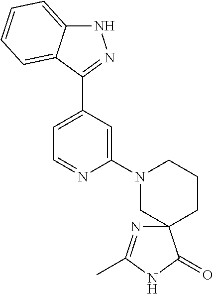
N1C2=CC=CC=C2C(C2=CC=NC(N3CC4(CCC3)N=C(C)NC4=O)=C2)=N1
